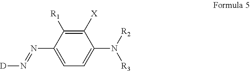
N(C1=CC=C(N([R2])[R3])C([X])=C1[R1])=N[D]
